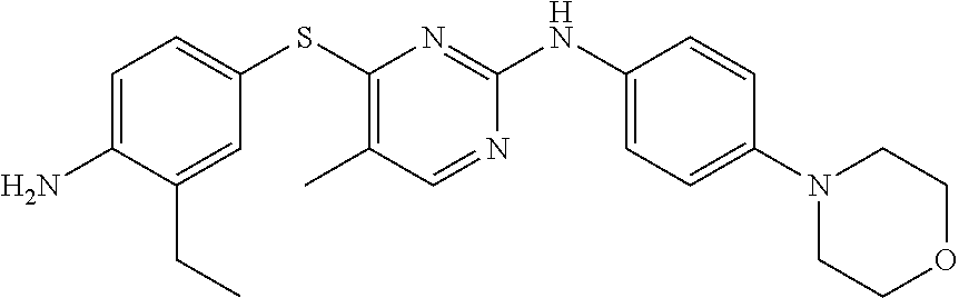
C1=C(N)C(CC)=CC(SC2=C(C)C=NC(NC3=CC=C(N4CCOCC4)C=C3)=N2)=C1
